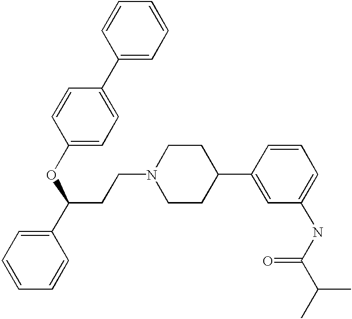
C(CN1CCC(C2=CC(NC(C(C)C)=O)=CC=C2)CC1)C(C1=CC=CC=C1)OC1=CC=C(C2=CC=CC=C2)C=C1
